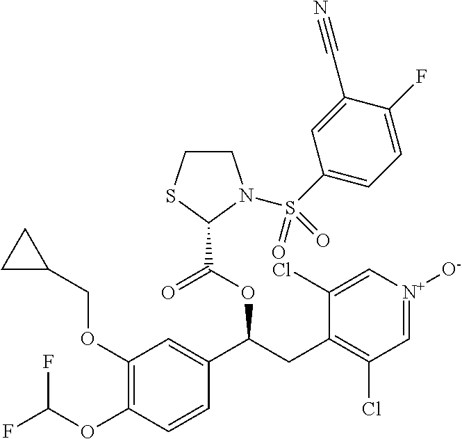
C1(OCC2CC2)=C(OC(F)F)C=CC(C(CC2=C(Cl)C=[N+]([O-])C=C2Cl)OC(=O)C2N(S(C3=CC=C(F)C(C#N)=C3)(=O)=O)CCS2)=C1
